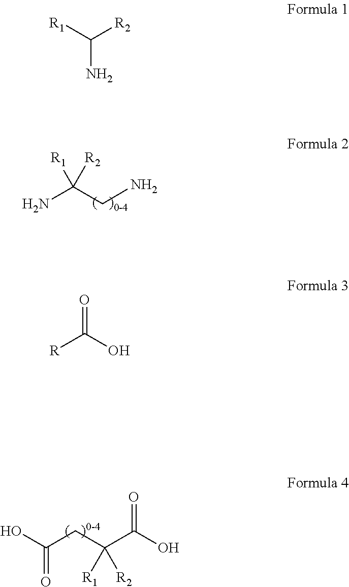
NC(CN)([R1])[R2].O=C(O)CC(C(O)=O)([R1])[R2].NC([R1])[R2].O=C(O)[R]
